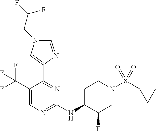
C1(C(F)(F)F)=CN=C(NC2C(F)CN(S(C3CC3)(=O)=O)CC2)N=C1C1=CN(CC(F)F)C=N1
